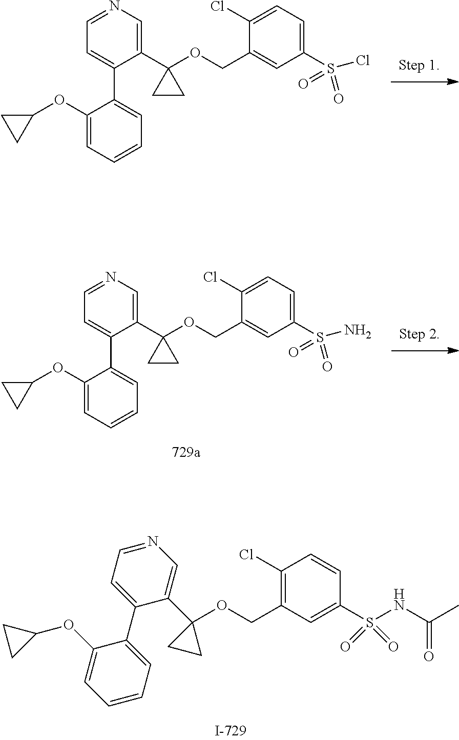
O(CC1=C(Cl)C=CC(S(NC(C)=O)(=O)=O)=C1)C1(C2=CN=CC=C2C2=CC=CC=C2OC2CC2)CC1.C1(C2=CN=CC=C2C2=CC=CC=C2OC2CC2)(OCC2=CC(S(Cl)(=O)=O)=CC=C2Cl)CC1.C1(C2=CN=CC=C2C2=CC=CC=C2OC2CC2)(OCC2=CC(S(N)(=O)=O)=CC=C2Cl)CC1
